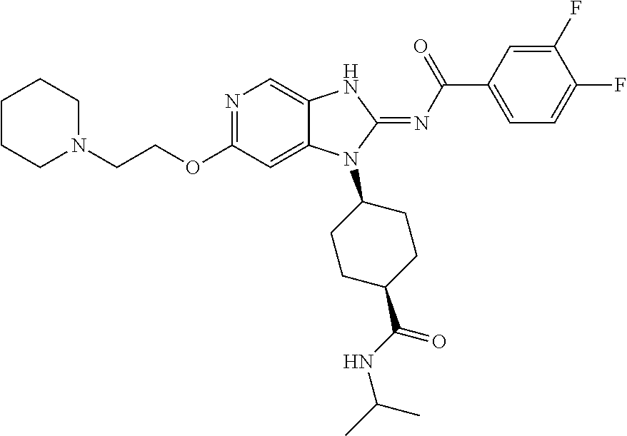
C(COC1=NC=C2C(=C1)N(C1CCC(C(NC(C)C)=O)CC1)C(=NC(C1=CC=C(F)C(F)=C1)=O)N2)N1CCCCC1
